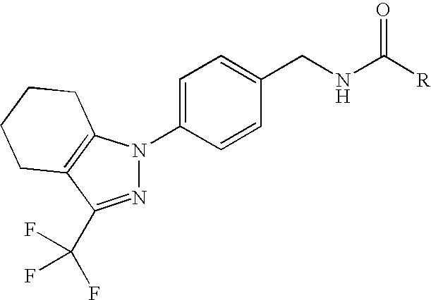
N1=C(C(F)(F)F)C2=C(N1C1=CC=C(CNC([R])=O)C=C1)CCCC2
